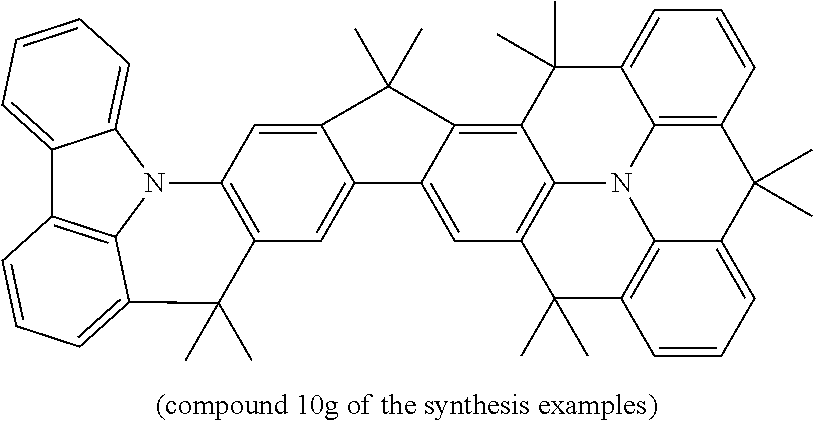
C12=C3C(=CC4=C1N1C5=C(C=CC=C5C2(C)C)C(C)(C)C2=CC=CC(=C12)C4(C)C)C1=CC2=C(C=C1C3(C)C)N1C3=CC=CC=C3C3=C1C(=CC=C3)C2(C)C
